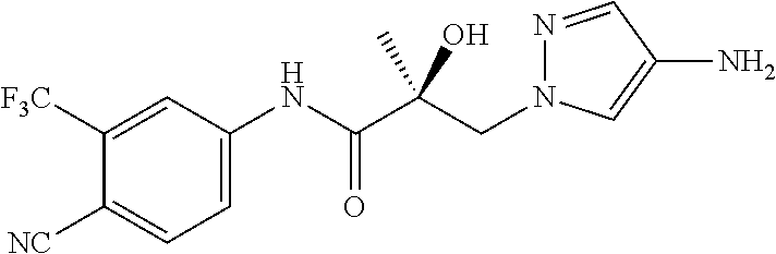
C(C(C(NC1=CC=C([NC])C([F3C])=C1)=O)(O)C)N1N=CC(N)=C1
